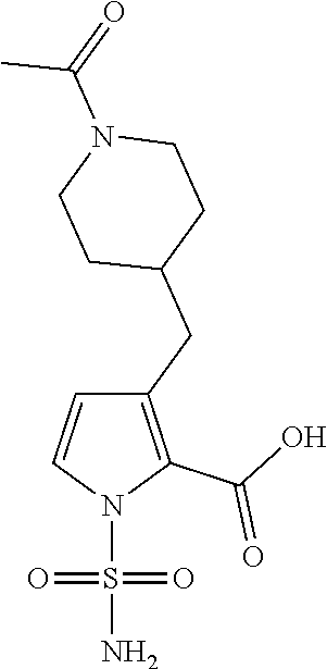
C1(CC2CCN(C(=O)C)CC2)=C(C(O)=O)N(S(N)(=O)=O)C=C1
